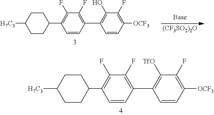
C1=CC(C2=C([TfO])C(F)=C([OCF3])C=C2)=C(F)C(F)=C1C1CCC([H7C3])CC1.[(CF3SO2)2O].C1=CC(C2=C(O)C(F)=C([OCF3])C=C2)=C(F)C(F)=C1C1CCC([H7C3])CC1
